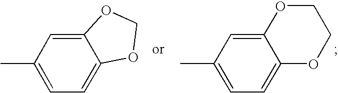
C12=CC(C)=CC=C1OCO2.C12=CC(C)=CC=C1OCCO2
